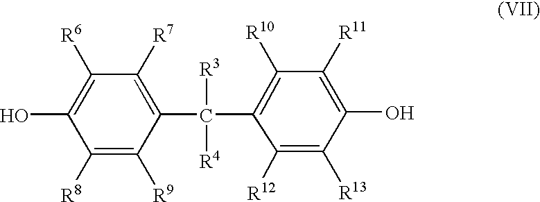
C1([R8])=C([R9])C(C(C2=C([R10])C([R11])=C(O)C([R13])=C2[R12])([R3])[R4])=C([R7])C([R6])=C1O
